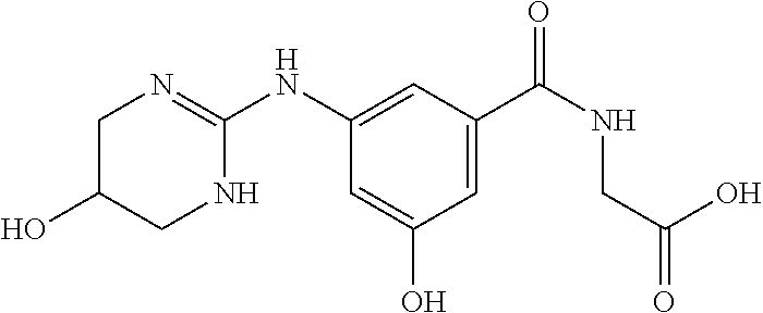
C1=C(C(NCC(=O)O)=O)C=C(NC2=NCC(O)CN2)C=C1O
